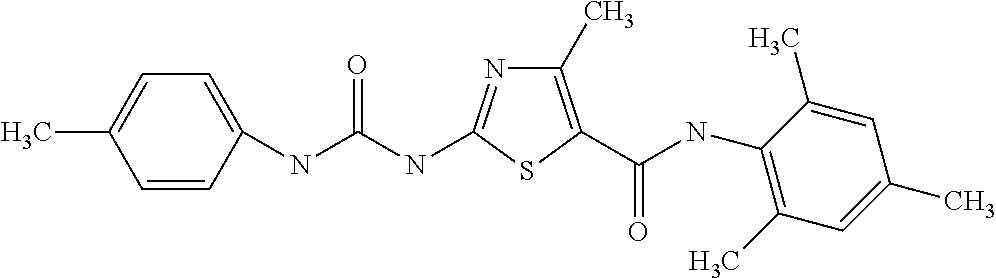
C1(C)=C(C(NC2=C(C)C=C(C)C=C2C)=O)SC(NC(NC2=CC=C(C)C=C2)=O)=N1
